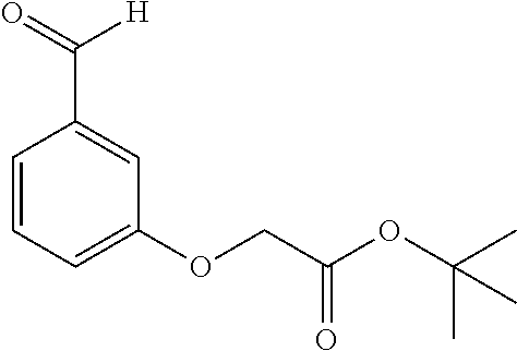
C1=CC=C(OCC(OC(C)(C)C)=O)C=C1C(=O)[H]
